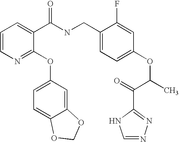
C1=CN=C(OC2=CC=C3C(=C2)OCO3)C(C(NCC2=CC=C(OC(C(=O)C3=NN=CN3)C)C=C2F)=O)=C1
